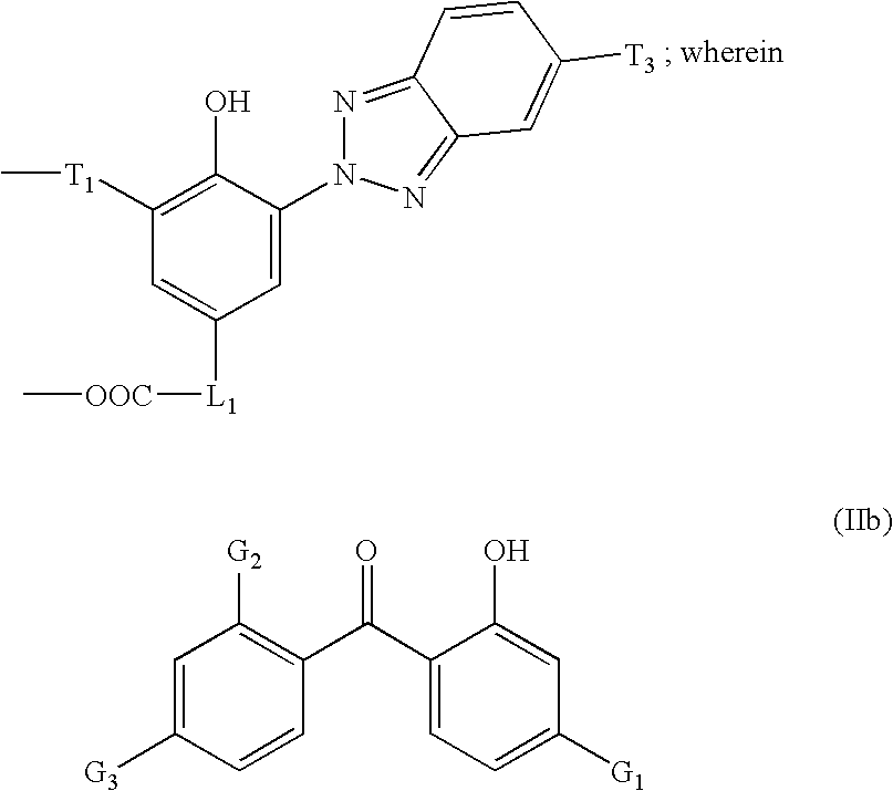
C1=C(N2N=C3C(=N2)C=C([T3])C=C3)C(O)=C([T1]C)C=C1[L1][OOC]C.C1=C([G3])C=CC(C(C2=CC=C([G1])C=C2O)=O)=C1[G2]
